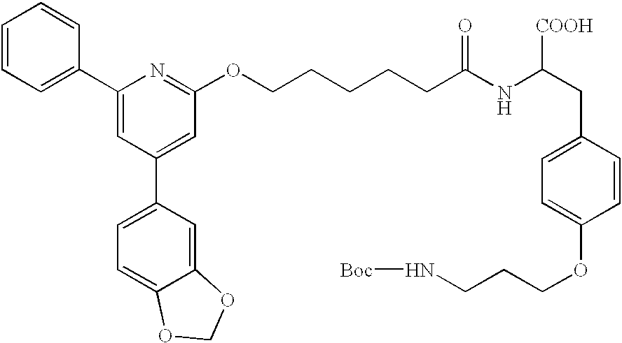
C1=CC=C(C2=CC(C3=CC=C4C(=C3)OCO4)=CC(OCCCCCC(NC(CC3=CC=C(OCCCN[Boc])C=C3)[COOH])=O)=N2)C=C1
